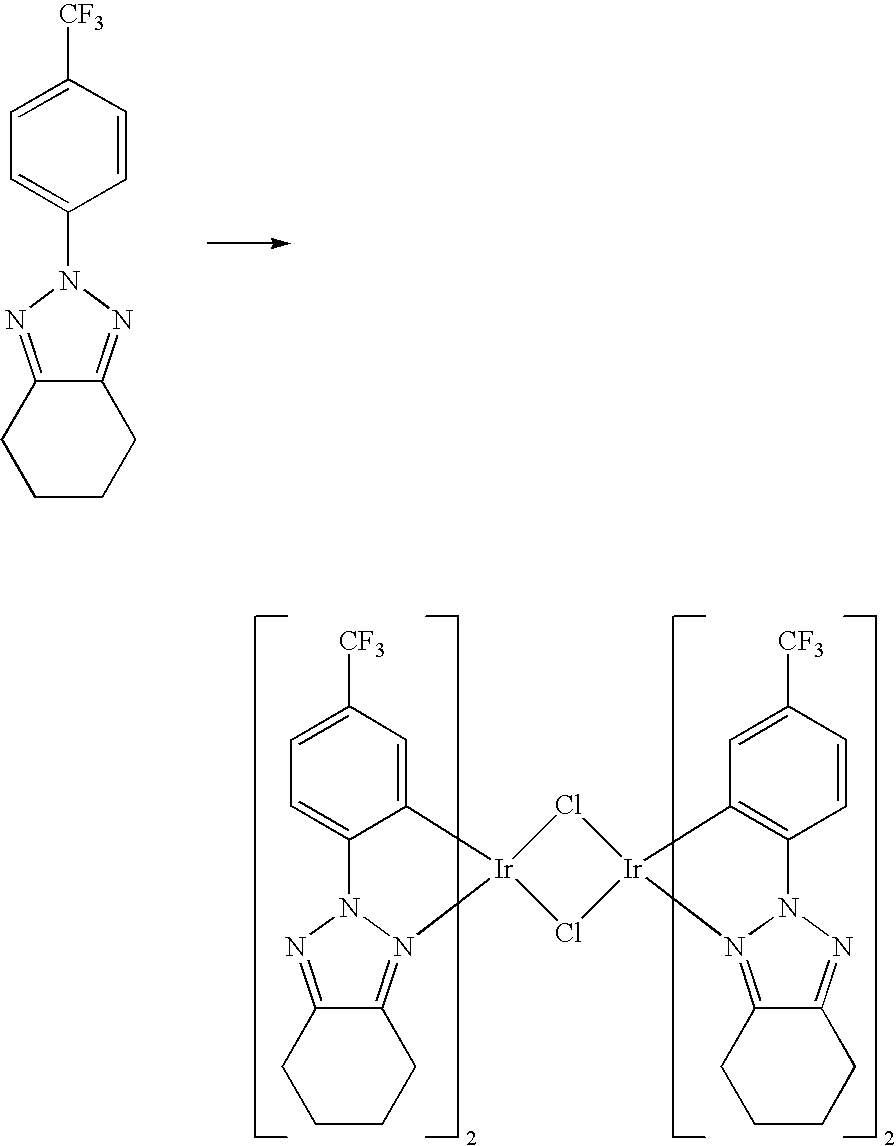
C12=NN(C3=CC=C([CF3])C=C3)N=C1CCCC2.C12=N3N(N=C1CCCC2)C1=CC=C([CF3])C=C1[Ir]31Cl[Ir]2(N3=C4C(=NN3C3=C2C=C([CF3])C=C3)CCCC4)Cl1
